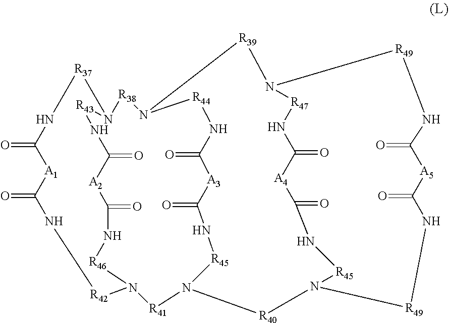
O=C1[A1]C(=O)N[R42]N2[R46]NC(=O)[A2]C(=O)N[R43]N(C[R37]CN1)[R38]N1[R44]NC(=O)[A3]C(=O)N[R45]N([R41]2)[R40]CN2[R49]NC(=O)[A5]C(=O)N[R49]N([R39]1)[R47]NC(=O)[A4]C(=O)N[R45]2
